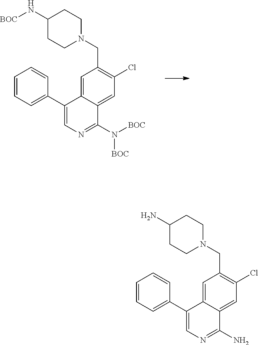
C1=C2C(=CC(Cl)=C1CN1CCC(N[BOC])CC1)C(N([BOC])[BOC])=NC=C2C1=CC=CC=C1.C1=C2C(=CC(Cl)=C1CN1CCC(N)CC1)C(N)=NC=C2C1=CC=CC=C1
